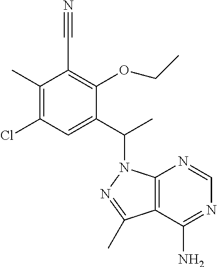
C1(C)=C(Cl)C=C(C(C)N2C3=C(C(C)=N2)C(N)=NC=N3)C(OCC)=C1C#N
